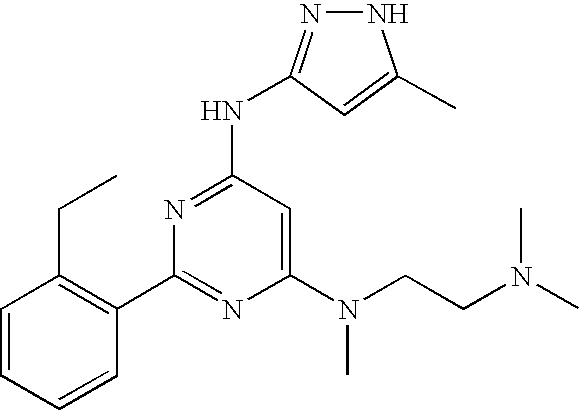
C1=CC(C2=NC(N(CCN(C)C)C)=CC(NC3=NNC(C)=C3)=N2)=C(CC)C=C1
